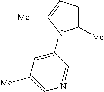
C1(N2C([Me])=CC=C2[Me])=CC([Me])=CN=C1
